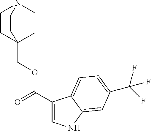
C1CC2(COC(C3=CNC4=CC(C(F)(F)F)=CC=C34)=O)CCN1CC2
